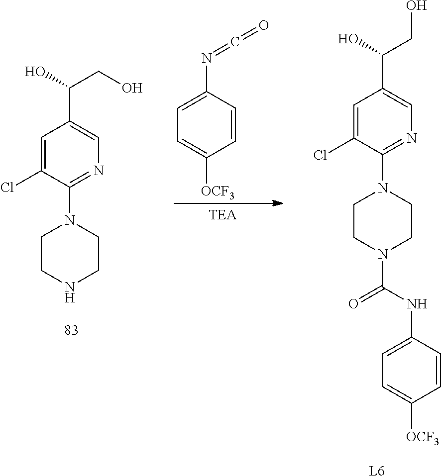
C1=CC(N=C=O)=CC=C1[OCF3].C1=C(Cl)C(N2CCNCC2)=NC=C1C(CO)O.C1=C(Cl)C(N2CCN(C(NC3=CC=C([OCF3])C=C3)=O)CC2)=NC=C1C(CO)O.[L6]
